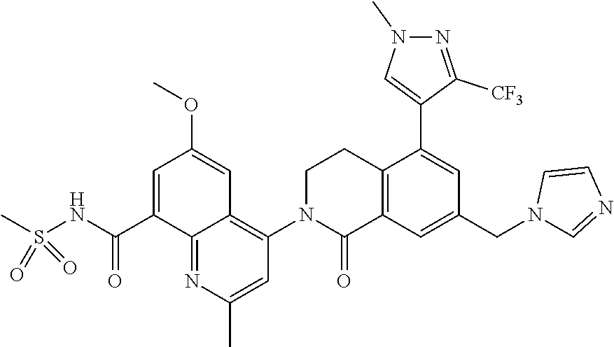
C1CN(C2=C3C(=NC(C)=C2)C(C(NS(C)(=O)=O)=O)=CC(OC)=C3)C(=O)C2=C1C(C1=CN(C)N=C1[CF3])=CC(CN1C=NC=C1)=C2
